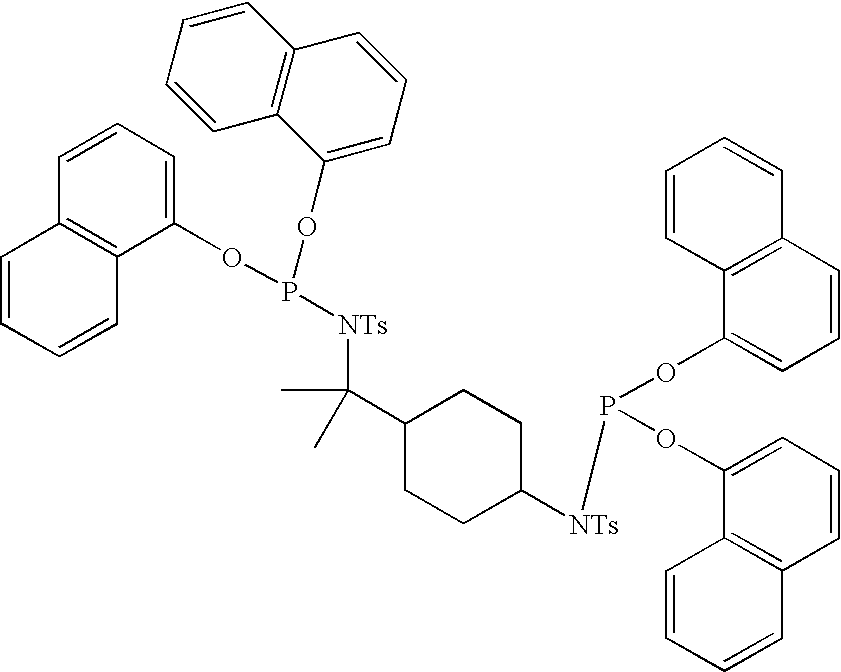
C1=CC=C(OP([NTs]C(C2CCC([NTs]P(OC3=CC=CC4=C3C=CC=C4)OC3=CC=CC4=C3C=CC=C4)CC2)(C)C)OC2=CC=CC3=C2C=CC=C3)C2=C1C=CC=C2
